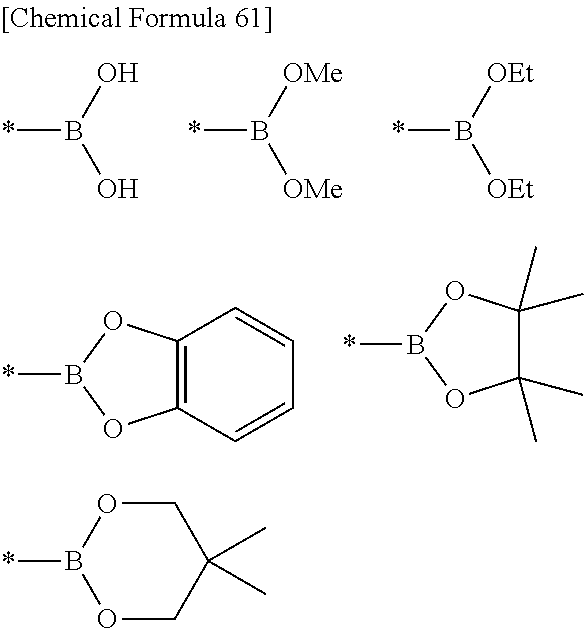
*B(O)O.*B([OMe])[OMe].*B([OEt])[OEt].*B1OC2=C(O1)C=CC=C2.*B1OC(C)(C)C(C)(C)O1.C1OB(*)OCC1(C)C
